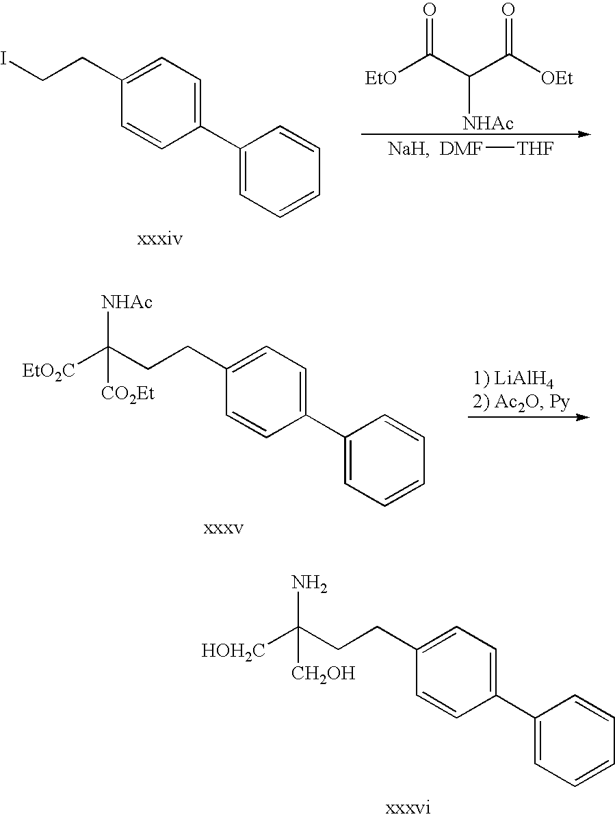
C(CCC1=CC=C(C2=CC=CC=C2)C=C1)(N)([HOH2C])[CH2OH].ICCC1=CC=C(C2=CC=CC=C2)C=C1.[DMF][THF].[NaH].O=C(C(C([OEt])=O)[NHAc])[EtO].C(CCC1=CC=C(C2=CC=CC=C2)C=C1)([NHAc])([EtO2C])[CO2Et]
